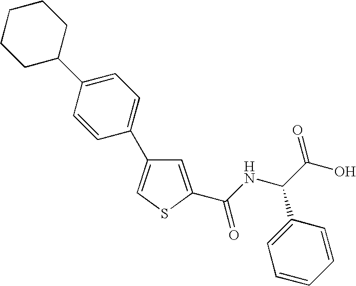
C1=C(C(NC(C(O)=O)C2=CC=CC=C2)=O)SC=C1C1=CC=C(C2CCCCC2)C=C1
